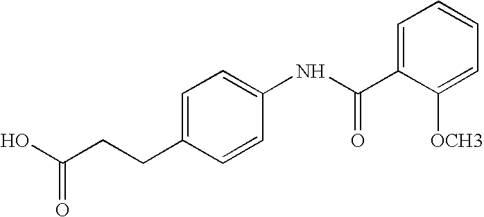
OC(CCC1=CC=C(NC(C2=CC=CC=C2[OCH3])=O)C=C1)=O
